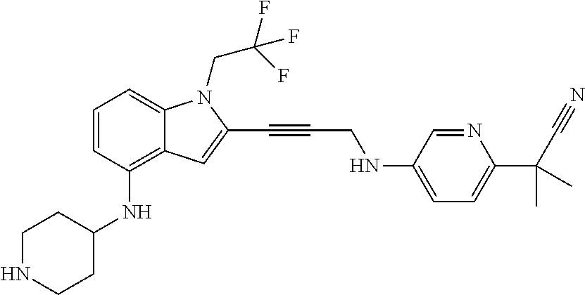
C1=CC(NC2CCNCC2)=C2C(=C1)N(CC(F)(F)F)C(C#CCNC1=CC=C(C(C#N)(C)C)N=C1)=C2
